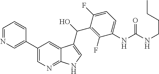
C1(C2=CN=CC=C2)=CN=C2C(=C1)C(C(C1=C(F)C(NC(NCCCC)=O)=CC=C1F)O)=CN2
